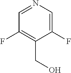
C1(F)=CN=CC(F)=C1CO
